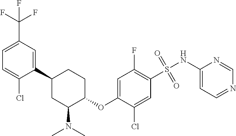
FC(F)(C1=CC=C(Cl)C(C2CC(N(C)C)C(OC3=CC(F)=C(S(=O)(=O)NC4=CC=NC=N4)C=C3Cl)CC2)=C1)F
